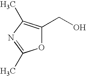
O1C(CO)=C(C)N=C1C
